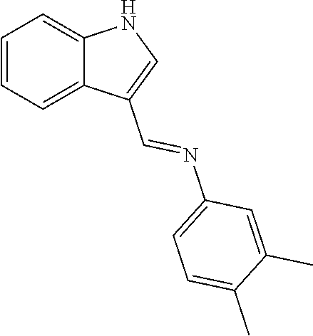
C1=CC=C2C(=C1)NC=C2C=NC1=CC=C(C)C(C)=C1
